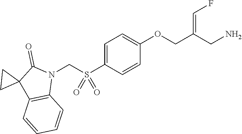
C1=C(S(CN2C(=O)C3(C4=C2C=CC=C4)CC3)(=O)=O)C=CC(OCC(CN)=CF)=C1
